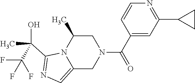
C12=CN=C(C(C)(O)C(F)(F)F)N1C(C)CN(C(C1=CC(C3CC3)=NC=C1)=O)C2
